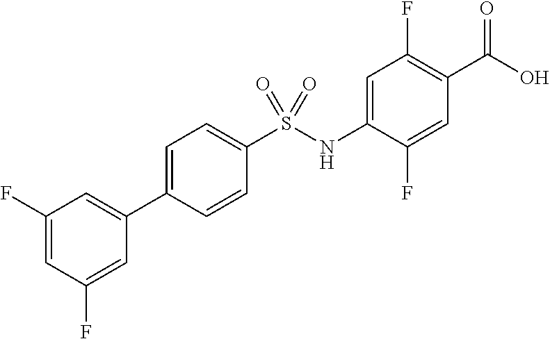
C1=C(C2=CC(F)=CC(F)=C2)C=CC(S(NC2=CC(F)=C(C(O)=O)C=C2F)(=O)=O)=C1
